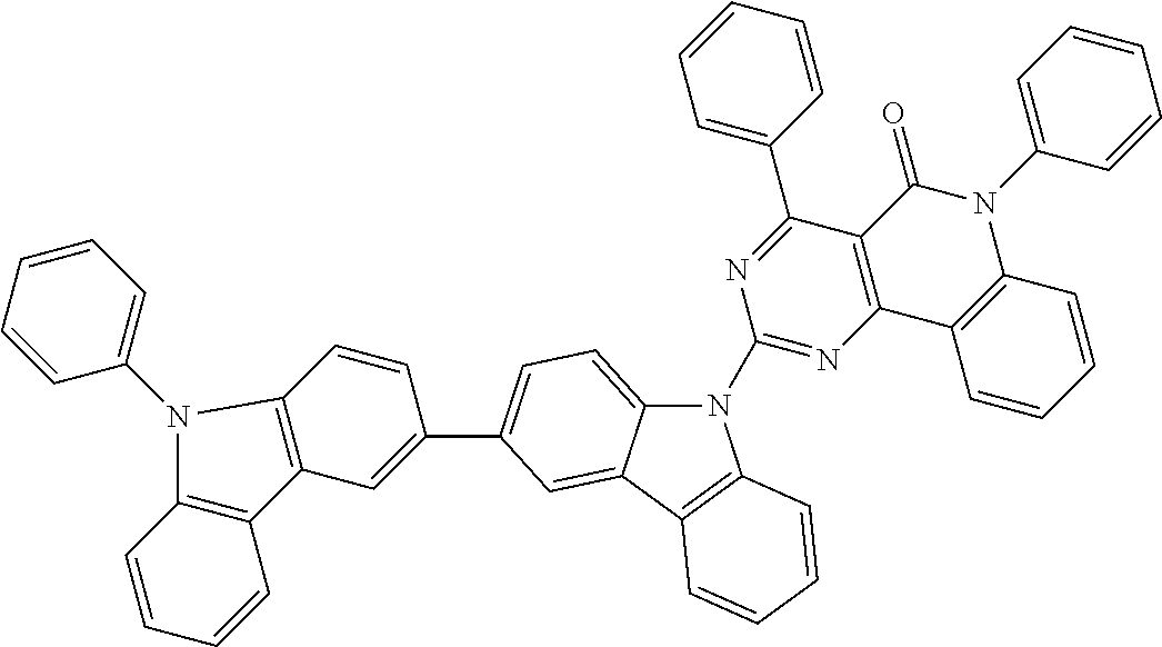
N1(C2=NC3=C(C(C4=CC=CC=C4)=N2)C(=O)N(C2=CC=CC=C2)C2=C3C=CC=C2)C2=CC=C(C3=CC4=C(C=C3)N(C3=CC=CC=C3)C3=C4C=CC=C3)C=C2C2=C1C=CC=C2
